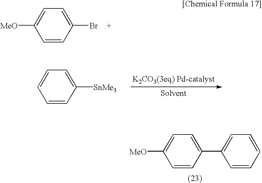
C1=CC(Br)=CC=C1[MeO].C1=CC([SnMe3])=CC=C1.C1=CC(C2=CC=CC=C2)=CC=C1[MeO]
